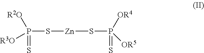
P(S[Zn]SP([OR5])([OR4])=S)([R3O])([R2O])=S
